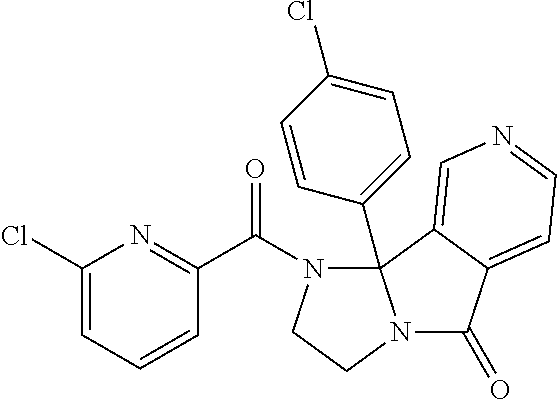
C1=C(Cl)N=C(C(N2CCN3C(=O)C4=CC=NC=C4C23C2=CC=C(Cl)C=C2)=O)C=C1
